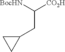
[BocHN]C([CO2H])CC1CC1
